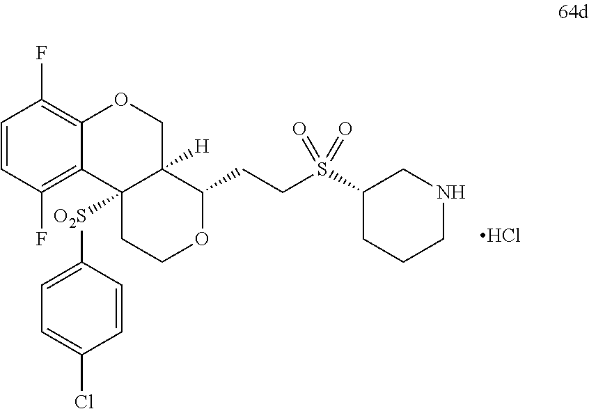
Cl.C1=CC(F)=C2C(=C1F)OCC1([H])C2([O2S]C2=CC=C(Cl)C=C2)CCOC1CCS(=O)(=O)C1CCCNC1
